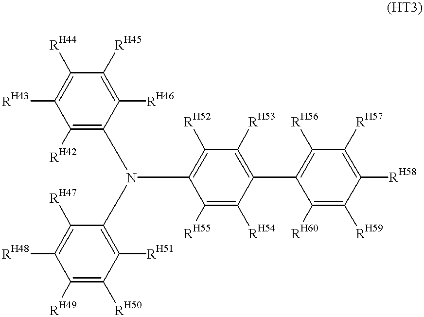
C1([RH46])=C([RH45])C([RH44])=C([RH43])C([RH42])=C1N(C1=C([RH52])C([RH53])=C(C2=C([RH56])C([RH57])=C([RH58])C([RH59])=C2[RH60])C([RH54])=C1[RH55])C1=C([RH51])C([RH50])=C([RH49])C([RH48])=C1[RH47]
